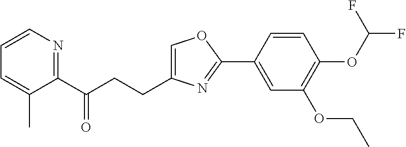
C1=C(CCC(C2=NC=CC=C2C)=O)N=C(C2=CC(OCC)=C(OC(F)F)C=C2)O1
